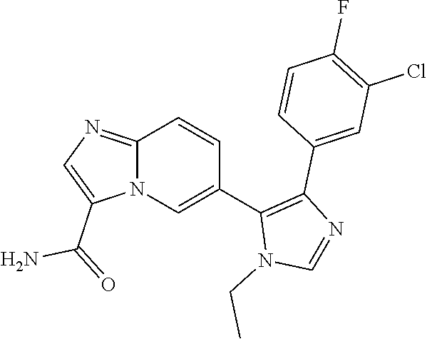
C12=NC=C(C(=O)N)N1C=C(C1=C(C3=CC(Cl)=C(F)C=C3)N=CN1CC)C=C2
